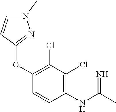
N1(C)C=CC(OC2=C(Cl)C(Cl)=C(NC(C)=N)C=C2)=N1
